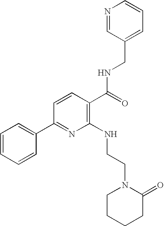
C1=CC=CC(C2=NC(NCCN3C(=O)CCCC3)=C(C(=O)NCC3=CC=CN=C3)C=C2)=C1
